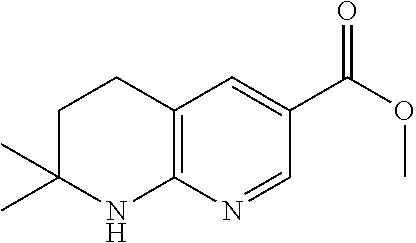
C12=C(N=CC(C(=O)OC)=C1)NC(C)(C)CC2
